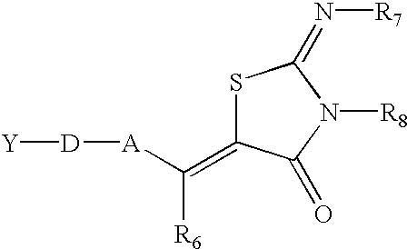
[A](C(=C1SC(=N[R7])N([R8])C1=O)[R6])[D][Y]
